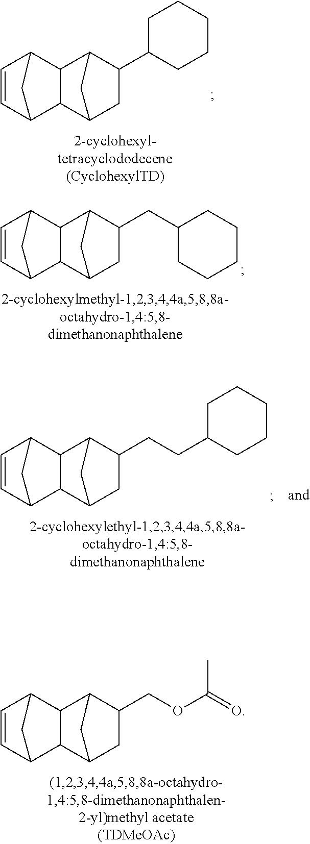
C1=CC2C3C(C1C2)C1C(C2CCCCC2)CC3C1.C1=CC2C3C(C1C2)C1C(CC2CCCCC2)CC3C1.C1=CC2C3C(C1C2)C1C(COC(=O)C)CC3C1.C1=CC2C3C(C1C2)C1C(CCC2CCCCC2)CC3C1
